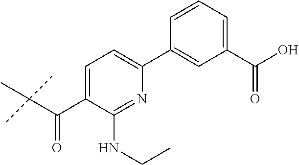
C1=C(C(C(C)(C)C)=O)C(NCC)=NC(C2=CC(C(O)=O)=CC=C2)=C1
